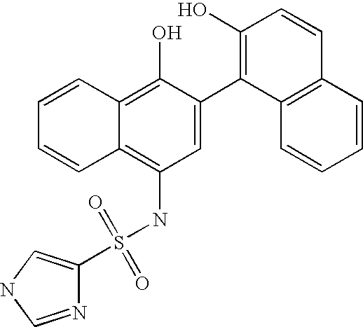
S(NC1=C2C(=C(O)C(C3=C(O)C=CC4=C3C=CC=C4)=C1)C=CC=C2)(=O)(=O)C1=CNC=N1
